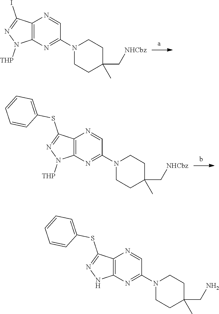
C12=C(N=C(N3CCC(C)(C[NHCbz])CC3)C=N1)N([THP])N=C2I.C12=C(N=C(N3CCC(C)(C[NHCbz])CC3)C=N1)N([THP])N=C2SC1=CC=CC=C1.C12=C(N=C(N3CCC(C)(CN)CC3)C=N1)NN=C2SC1=CC=CC=C1
